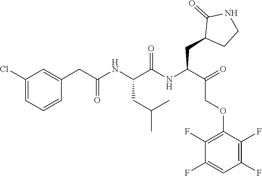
C1(Cl)=CC=CC(CC(NC(C(NC(C(COC2=C(F)C(F)=CC(F)=C2F)=O)CC2CCNC2=O)=O)CC(C)C)=O)=C1
